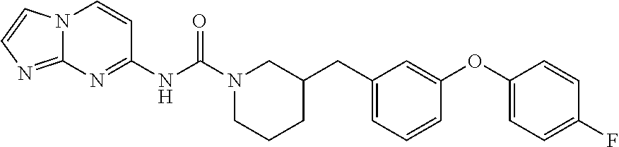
N12C(=NC=C1)N=C(NC(N1CCCC(CC3=CC=CC(OC4=CC=C(F)C=C4)=C3)C1)=O)C=C2
